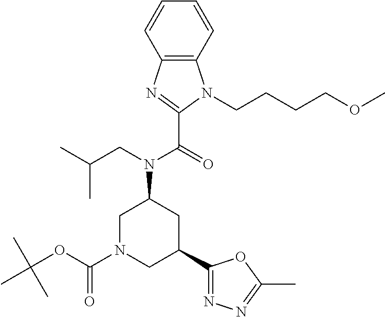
C1N(C(=O)OC(C)(C)C)CC(C2=NN=C(C)O2)CC1N(C(C1=NC2=C(C=CC=C2)N1CCCCOC)=O)CC(C)C
